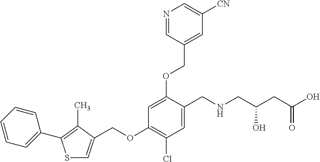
C1=C(OCC2=CC([CN])=CN=C2)C(CNCC(CC(O)=O)O)=CC(Cl)=C1OCC1=CSC(C2=CC=CC=C2)=C1C
